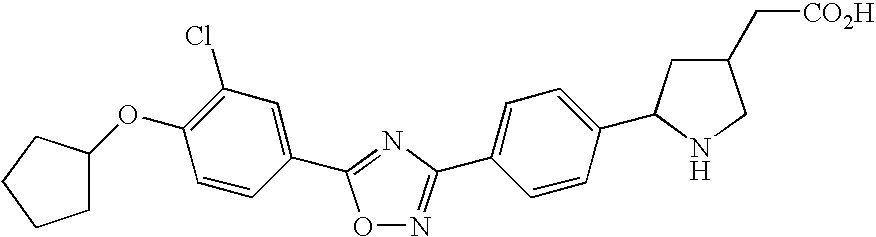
O1N=C(C2=CC=C(C3CC(C[CO2H])CN3)C=C2)N=C1C1=CC(Cl)=C(OC2CCCC2)C=C1
